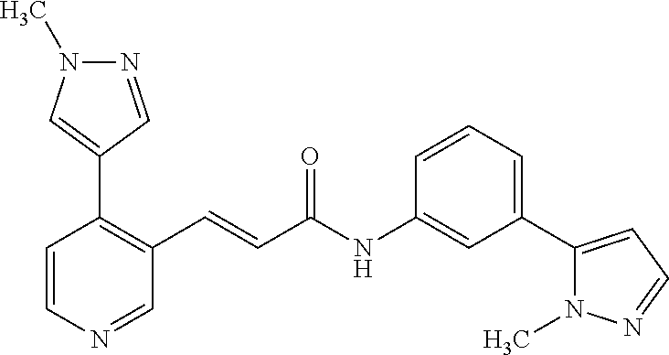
N1=CC(C2=C(C=CC(NC3=CC(C4=CC=NN4C)=CC=C3)=O)C=NC=C2)=CN1C
